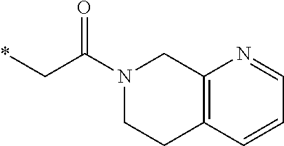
C12=C(C=CC=N1)CCN(C(C*)=O)C2
